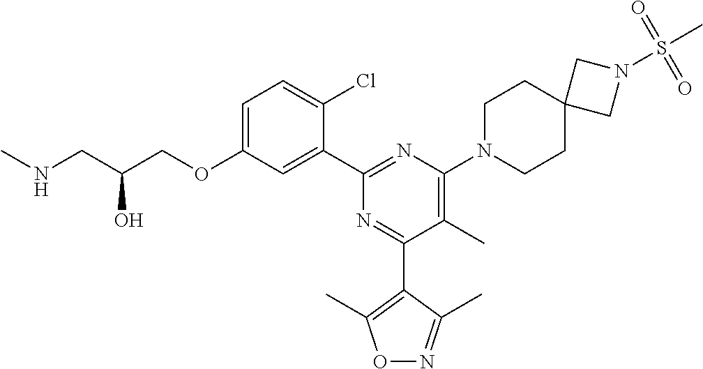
C1=C(OCC(CNC)O)C=C(C2=NC(N3CCC4(CC3)CN(S(C)(=O)=O)C4)=C(C)C(C3=C(C)ON=C3C)=N2)C(Cl)=C1
